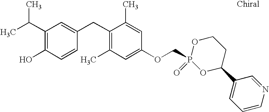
C1(C(C)C)=C(O)C=CC(CC2=C(C)C=C(OCP3(=O)OC(C4=CC=CN=C4)CCO3)C=C2C)=C1
